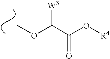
COC(C(O[R4])=O)[W3]
